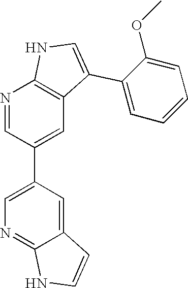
N1=CC(C2=CN=C3C(=C2)C=CN3)=CC2=C1NC=C2C1=CC=CC=C1OC
